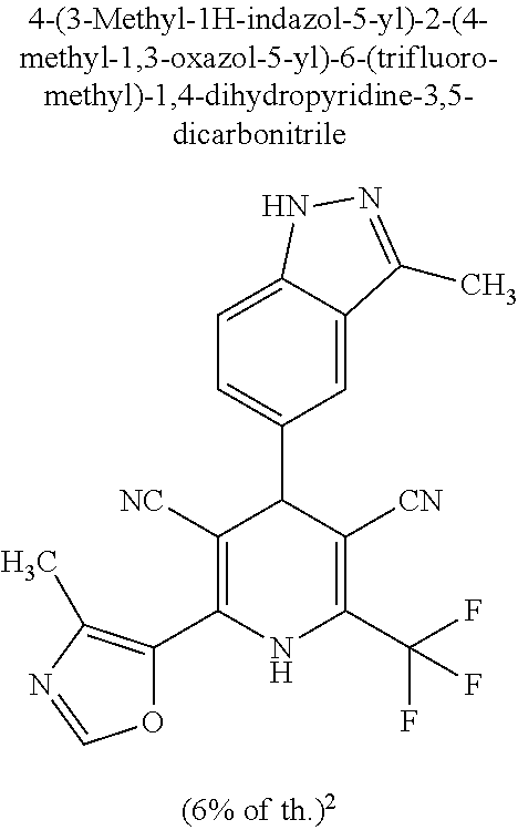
C1=C2C(=CC=C1C1C([NC])=C(C3=C(C)N=CO3)NC(C(F)(F)F)=C1[CN])NN=C2C
